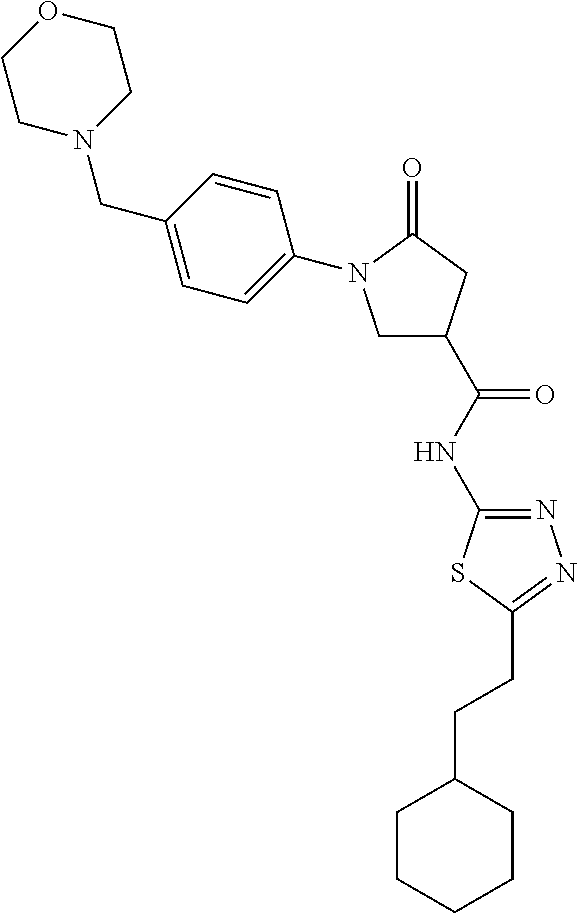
N1(CC2=CC=C(N3CC(C(NC4=NN=C(CCC5CCCCC5)S4)=O)CC3=O)C=C2)CCOCC1
